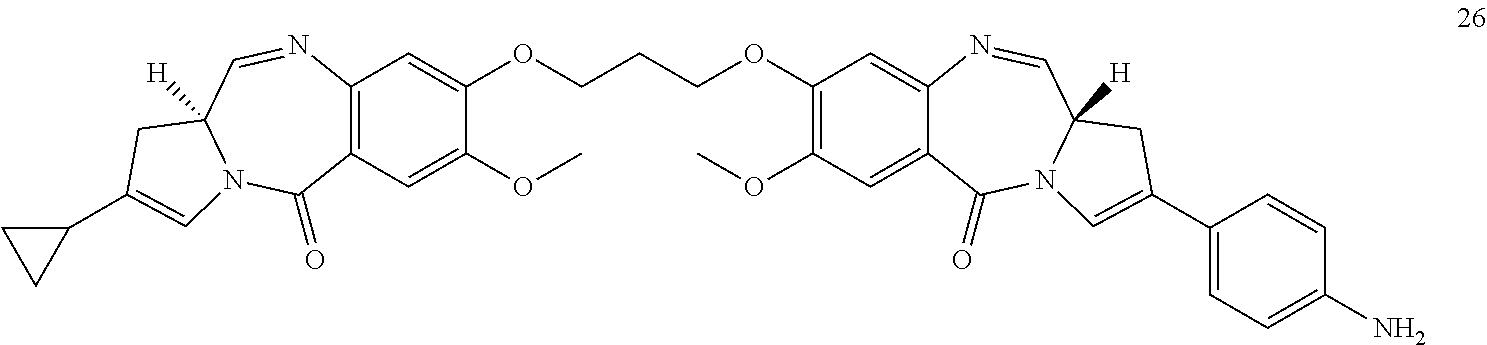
C12=C(N=CC3([H])N(C1=O)C=C(C1CC1)C3)C=C(OCCCOC1=C(OC)C=C3C(=C1)N=CC1([H])N(C3=O)C=C(C3=CC=C(N)C=C3)C1)C(OC)=C2
